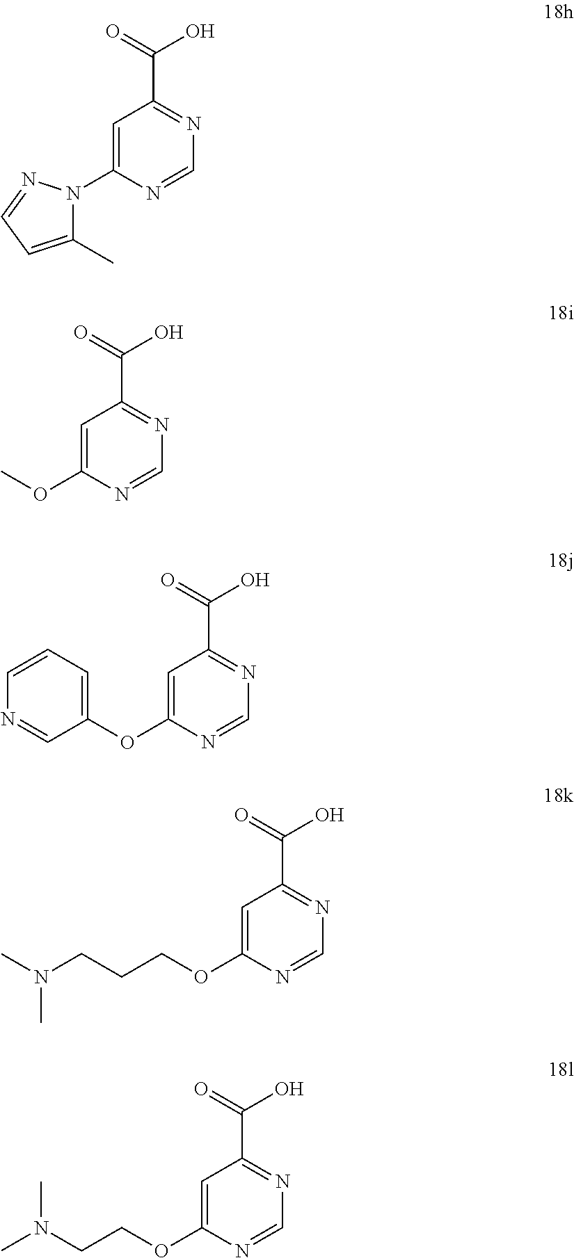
C(C1=NC=NC(N2C(C)=CC=N2)=C1)(=O)O.C(C1=NC=NC(OC)=C1)(=O)O.C(C1=NC=NC(OC2=CC=CN=C2)=C1)(=O)O.C(C1=NC=NC(OCCCN(C)C)=C1)(=O)O.C(C1=NC=NC(OCCN(C)C)=C1)(=O)O
